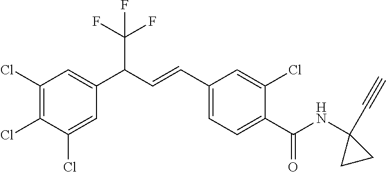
C1(Cl)=CC(C(C=CC2=CC=C(C(NC3(C#C)CC3)=O)C(Cl)=C2)C(F)(F)F)=CC(Cl)=C1Cl
